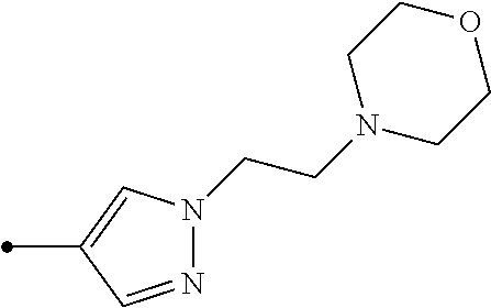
N1=CC(C)=CN1CCN1CCOCC1
